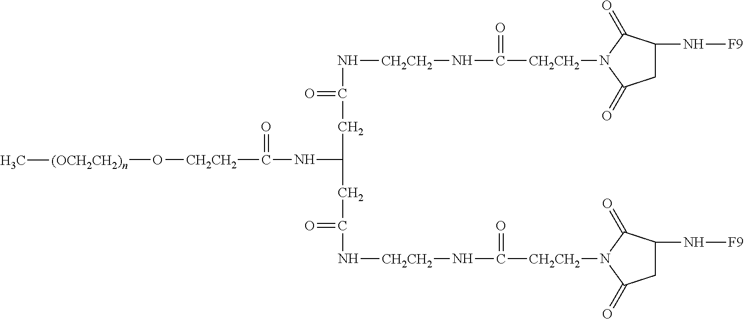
C1C(N[F9])C(=O)N([CH2CH2]C(N[CH2CH2]NC(=O)CC(NC(=O)[CH2CH2]O[(OCH2CH2)n]C)CC(=O)N[CH2CH2]NC([CH2CH2]N2C(=O)C(N[F9])CC2=O)=O)=O)C1=O
